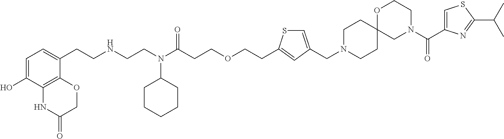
C(CC(N(CCNCCC1=CC=C(O)C2=C1OCC(=O)N2)C1CCCCC1)=O)OCCC1=CC(CN2CCC3(CC2)CN(C(C2=CSC(C(C)C)=N2)=O)CCO3)=CS1
